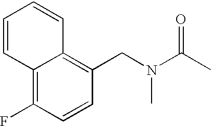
C12=C(F)C=CC(CN(C(C)=O)C)=C1C=CC=C2
